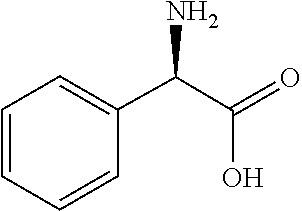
C1=CC=C(C(N)C(=O)O)C=C1
